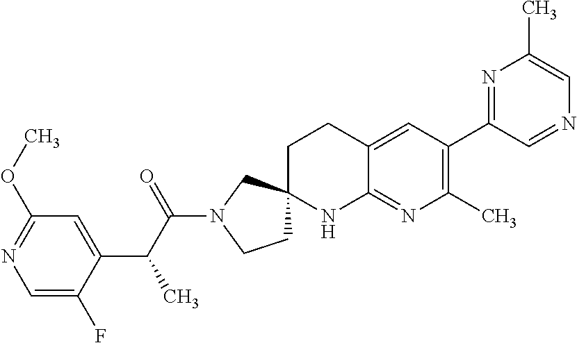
C1=C(F)C(C(C(N2CCC3(C2)CCC2=CC(C4=NC(C)=CN=C4)=C(C)N=C2N3)=O)C)=CC(OC)=N1
